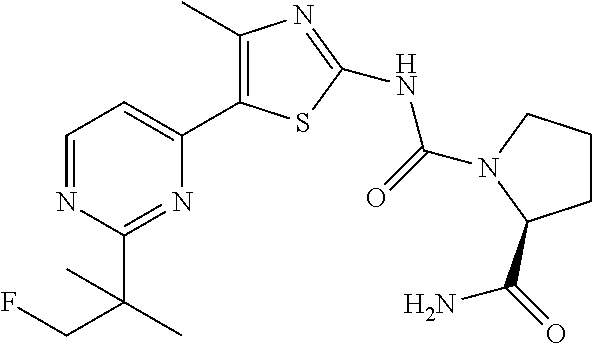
C1=NC(C(CF)(C)C)=NC(C2=C(C)N=C(NC(=O)N3CCCC3C(=O)N)S2)=C1
